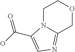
C1N2C(=NC=C2C(O)=O)COC1
